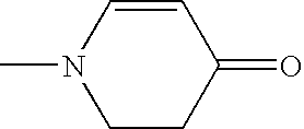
N1(C)CCC(=O)C=C1
